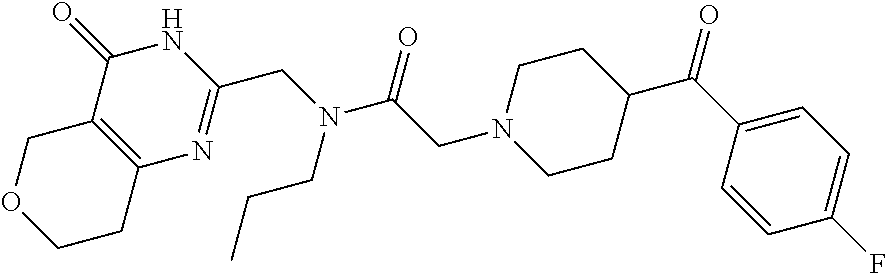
C12=C(COCC1)C(=O)NC(CN(C(CN1CCC(C(C3=CC=C(F)C=C3)=O)CC1)=O)CCC)=N2
